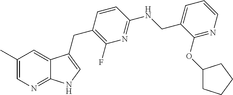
C1(C)=CN=C2C(=C1)C(CC1=C(F)N=C(NCC3=CC=CN=C3OC3CCCC3)C=C1)=CN2
